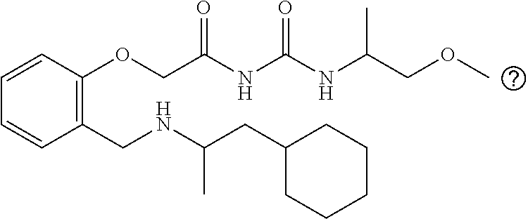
C1=CC=CC(CNC(CC2CCCCC2)C)=C1OCC(NC(=O)NC(C)COC)=O
